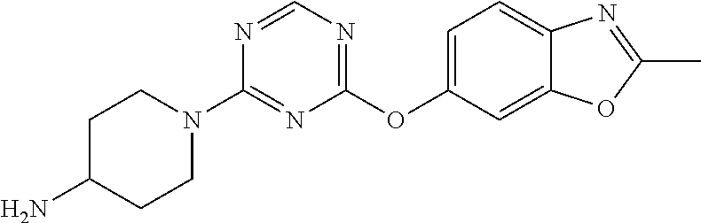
C1C(N)CCN(C2=NC(OC3=CC=C4C(=C3)OC(C)=N4)=NC=N2)C1
